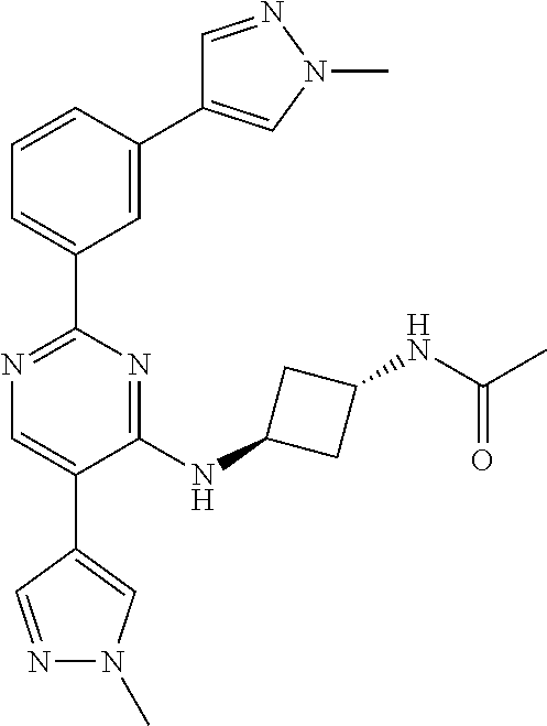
N1=C(C2=CC=CC(C3=CN(C)N=C3)=C2)N=C(NC2CC(NC(C)=O)C2)C(C2=CN(C)N=C2)=C1
